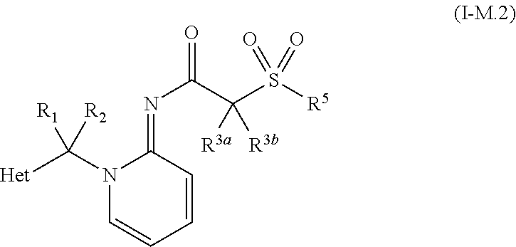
N1(C([Het])([R2])[R1])C=CC=CC1=NC(=O)C(S([R5])(=O)=O)([R3a])[R3b]
